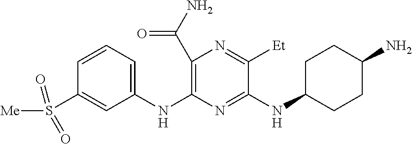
N(C1=NC(NC2=CC=CC(S(=O)(=O)[Me])=C2)=C(C(N)=O)N=C1[Et])C1CCC(N)CC1
